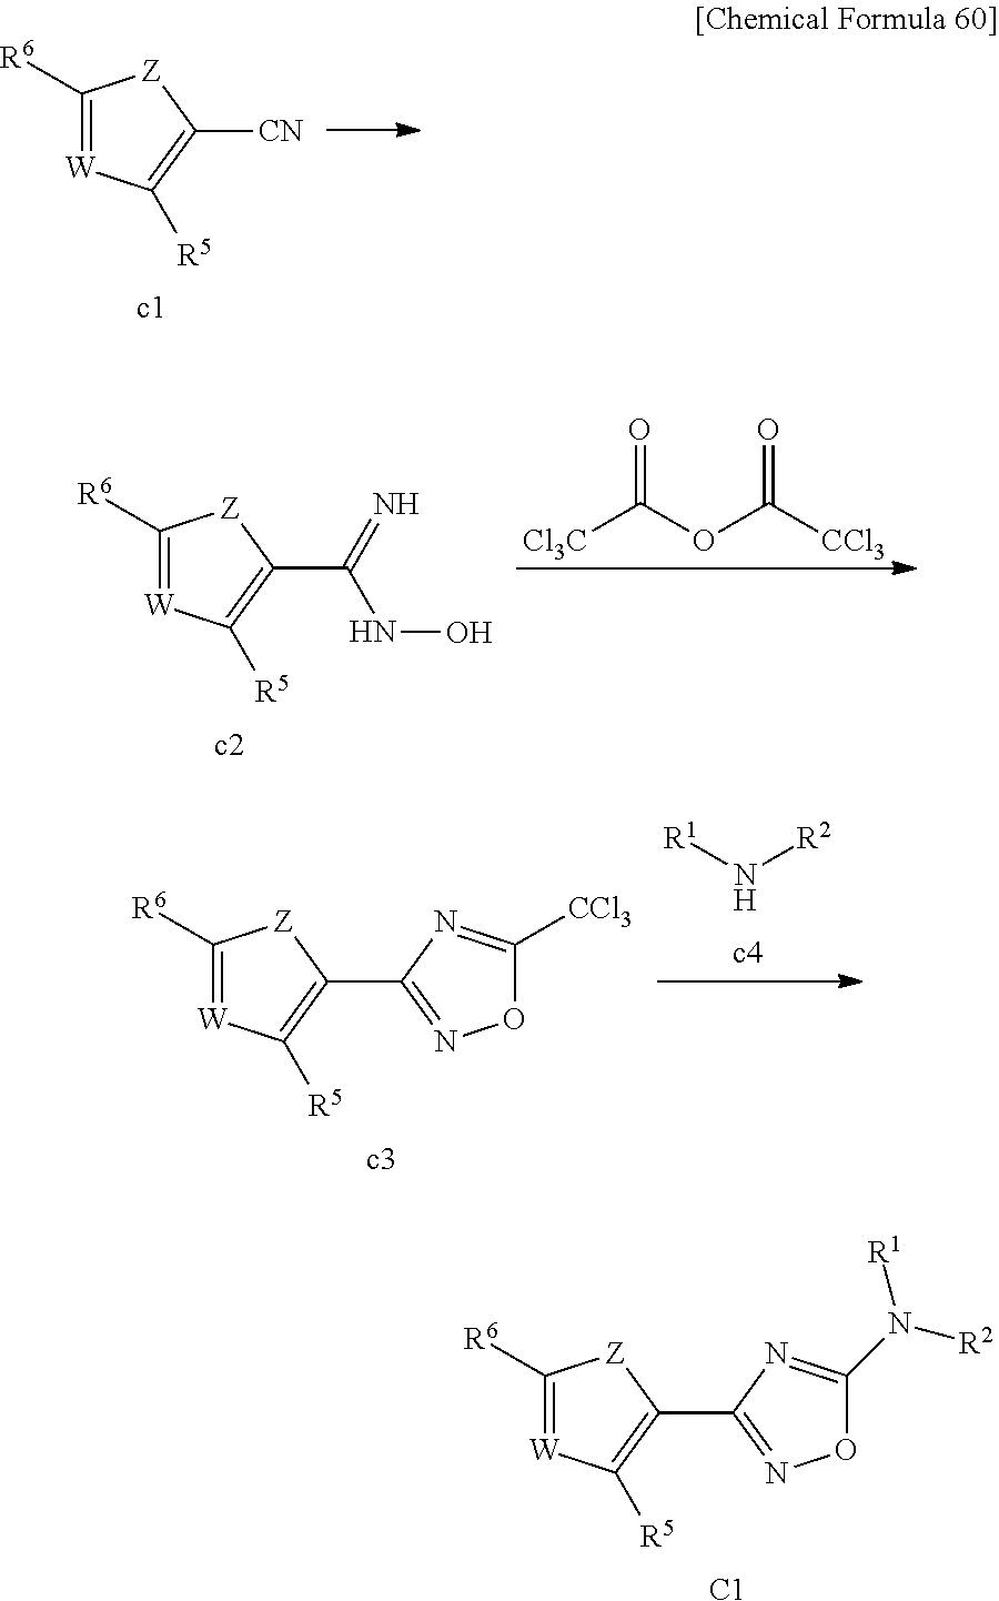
C1([R6])=[W]C([R5])=C([CN])[Z]1.C1([R6])=[W]C([R5])=C(C(=N)NO)[Z]1.O=C(OC([CCl3])=O)[Cl3C].C1([R6])=[W]C([R5])=C(C2=NOC([CCl3])=N2)[Z]1.[R1]N[R2].C1([R6])=[W]C([R5])=C(C2=NOC(N([R1])[R2])=N2)[Z]1.[C1]
